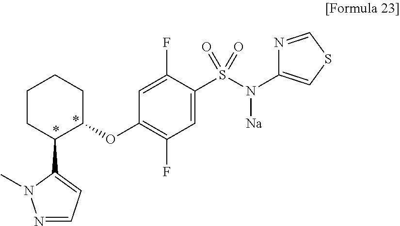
C1(C2C(OC3=C(F)C=C(S(N(C4=CSC=N4)[Na])(=O)=O)C(F)=C3)CCCC2)=CC=NN1C
